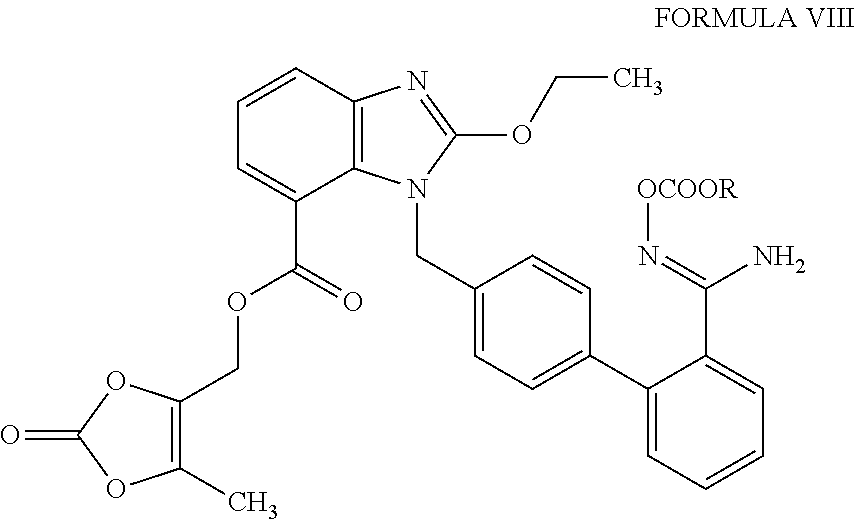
C1=CC2=C(C(C(=O)OCC3=C(C)OC(=O)O3)=C1)N(CC1=CC=C(C3=CC=CC=C3C(N)=N[OCOOR])C=C1)C(OCC)=N2
